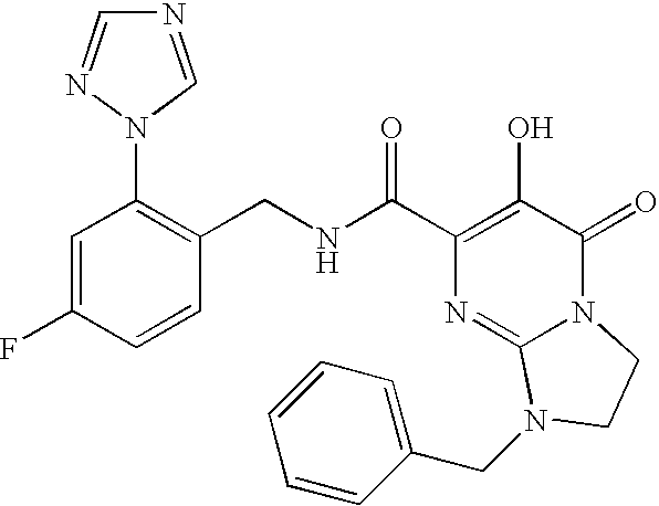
N(C(C1=C(O)C(=O)N2C(=N1)N(CC1=CC=CC=C1)CC2)=O)CC1=C(N2C=NC=N2)C=C(F)C=C1
